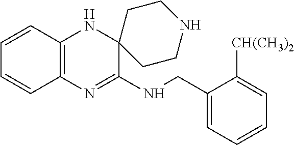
C12=C(N=C(NCC3=CC=CC=C3[CH(CH3)2])C3(N1)CCNCC3)C=CC=C2
